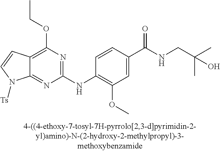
C12=NC(NC3=C(OC)C=C(C(NCC(C)(C)O)=O)C=C3)=NC(OCC)=C1C=CN2[Ts]
